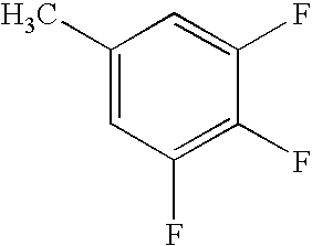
C1(C)=CC(F)=C(F)C(F)=C1
